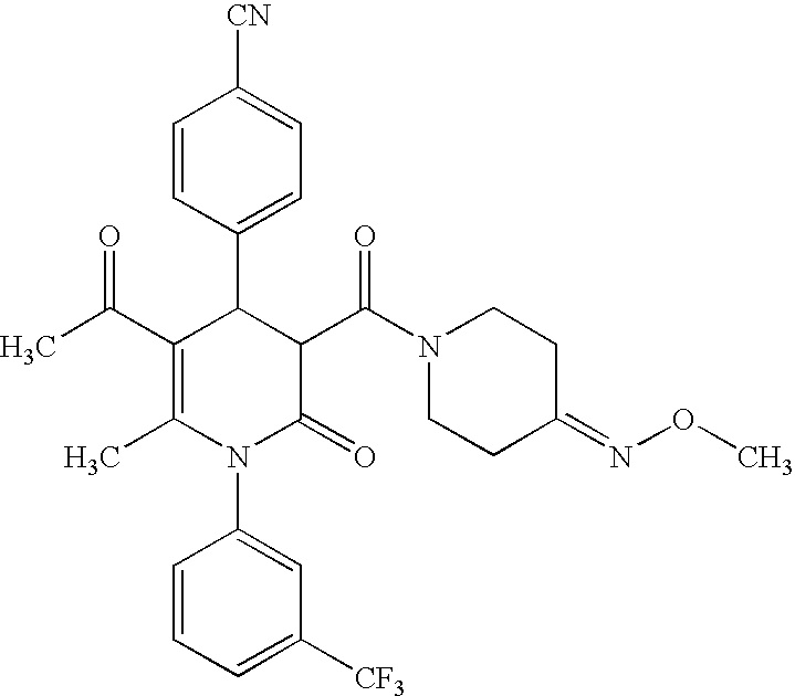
C1=CC(C2C(C(C)=O)=C(C)N(C3=CC([CF3])=CC=C3)C(=O)C2C(N2CCC(=NOC)CC2)=O)=CC=C1[CN]
